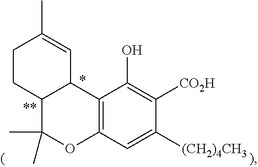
C12=C(C=C([(CH2)4CH3])C([CO2H])=C1O)OC(C)(C)C1C2C=C(C)CC1
